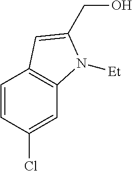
C1=CC(Cl)=CC2=C1C=C(CO)N2[Et]
